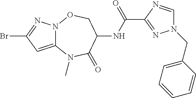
C12=CC(Br)=NN1OCC(NC(C1=NN(CC3=CC=CC=C3)C=N1)=O)C(=O)N2C
